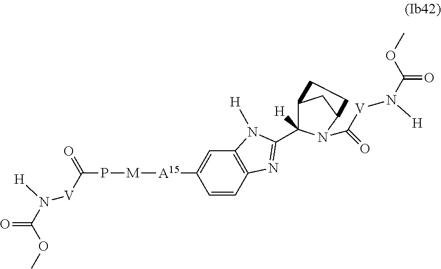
[M]([A15]C1=CC2=C(C=C1)N=C(C1([H])C3CC(N1C(=O)[V]N([H])C(OC)=O)CC3)N2[H])PC([V]N([H])C(OC)=O)=O
